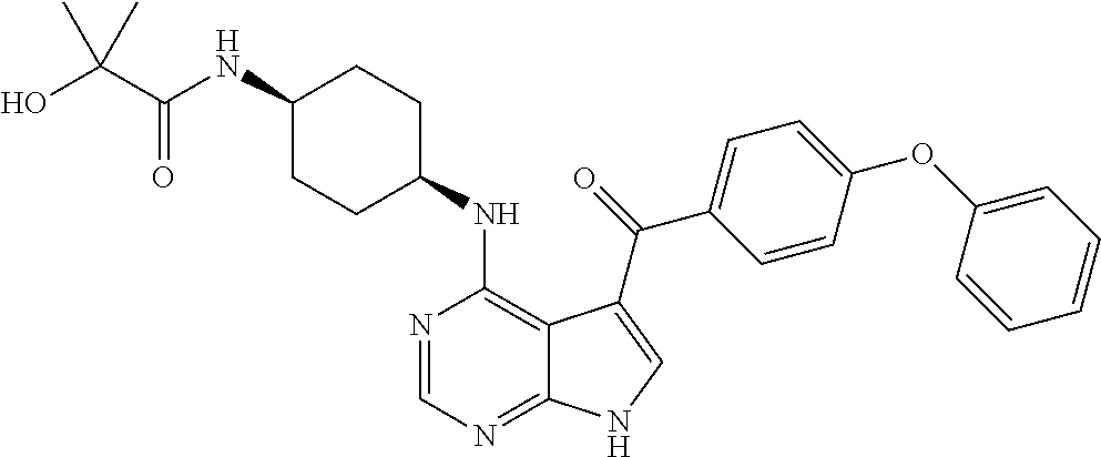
C1(NC(C(O)(C)C)=O)CCC(NC2=C3C(=NC=N2)NC=C3C(=O)C2=CC=C(OC3=CC=CC=C3)C=C2)CC1
